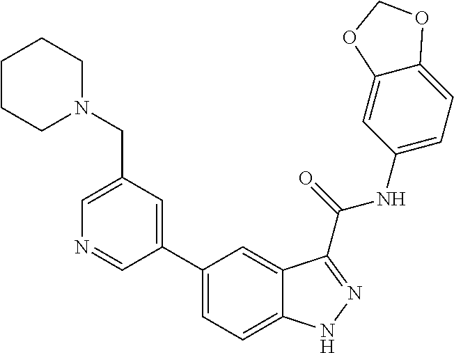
C1(CN2CCCCC2)=CN=CC(C2=CC=C3C(=C2)C(C(NC2=CC=C4C(=C2)OCO4)=O)=NN3)=C1
